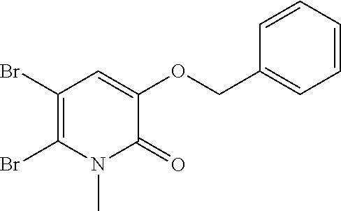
C1(Br)=C(Br)N(C)C(=O)C(OCC2=CC=CC=C2)=C1
